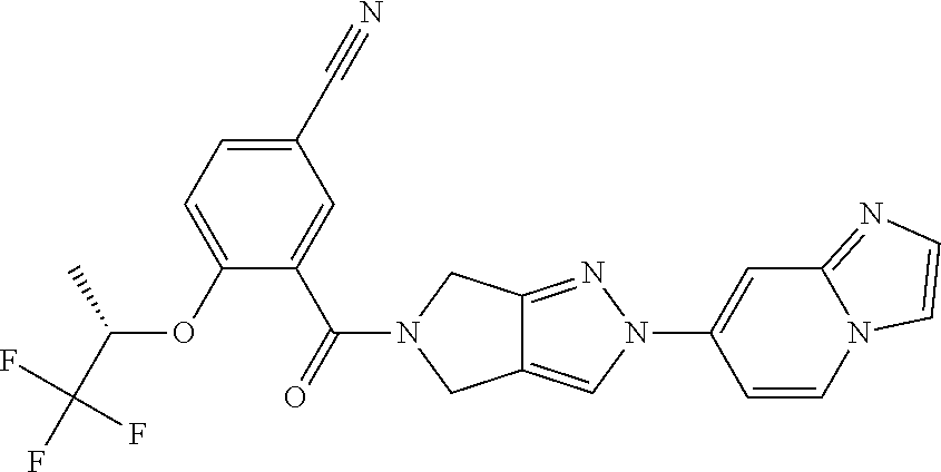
O(C1=CC=C(C#N)C=C1C(=O)N1CC2=CN(C3=CC4=NC=CN4C=C3)N=C2C1)C(C(F)(F)F)C
